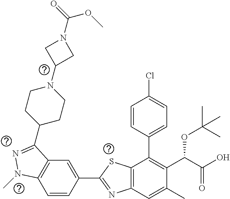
C1=CC(C2=NC3=C(S2)C(C2=CC=C(Cl)C=C2)=C(C(C(O)=O)OC(C)(C)C)C(C)=C3)=CC2=C1N(C)N=C2C1CCN(C2CN(C(OC)=O)C2)CC1
